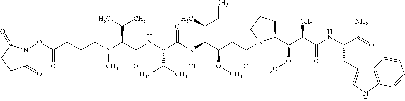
O(C(CCCN(C(C(NC(C(N(C(C(CC(=O)N1C(C(OC)C(C)C(=O)NC(CC2=CNC3=C2C=CC=C3)C(N)=O)CCC1)OC)C(CC)C)C)=O)C(C)C)=O)C(C)C)C)=O)N1C(=O)CCC1=O
